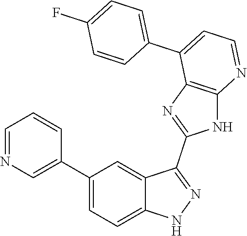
C1=NC=C(C2=CC=C3C(=C2)C(C2=NC4=C(N2)N=CC=C4C2=CC=C(F)C=C2)=NN3)C=C1
